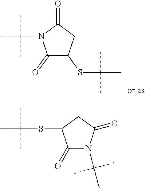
C1(=O)C(SC(C)(C)C)CC(=O)N1C(C)(C)C.C1(=O)N(C(C)(C)C)C(=O)CC1SC(C)(C)C
